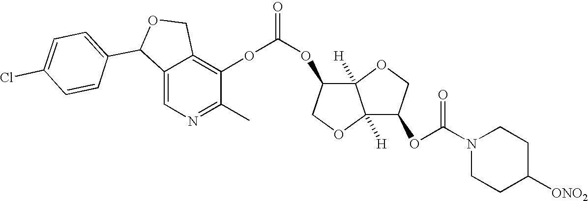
C12=CN=C(C)C(OC(OC3C4([H])C([H])(OC3)C(OC(N3CCC([ONO2])CC3)=O)CO4)=O)=C1COC2C1=CC=C(Cl)C=C1
